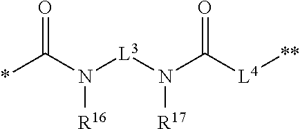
*C(N([L3]N(C([L4][**])=O)[R17])[R16])=O
